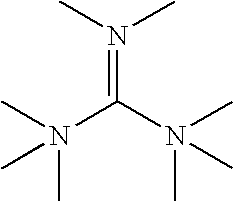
N(=C(N(C)(C)C)N(C)(C)C)(C)C
